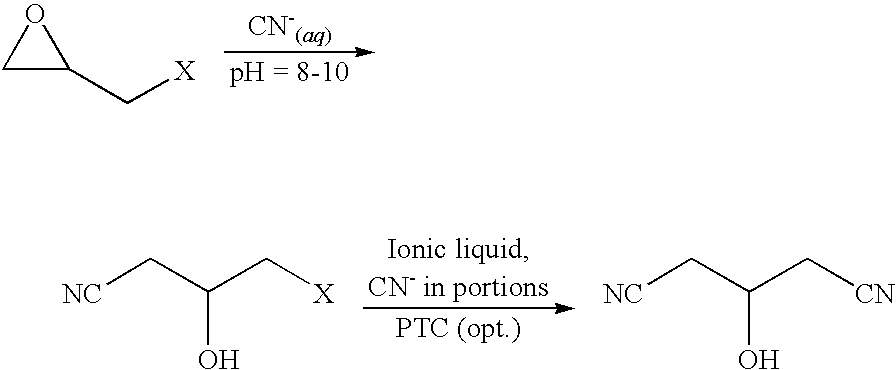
C1C(C[X])O1.[NC]CC(C[X])O.[NC]CC(C[CN])O
